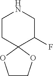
C1CC2(C(F)CN1)OCCO2
